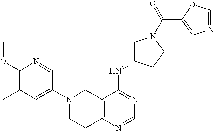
C12=C(N=CN=C1NC1CN(C(=O)C3=CN=CO3)CC1)CCN(C1=CC(C)=C(OC)N=C1)C2
